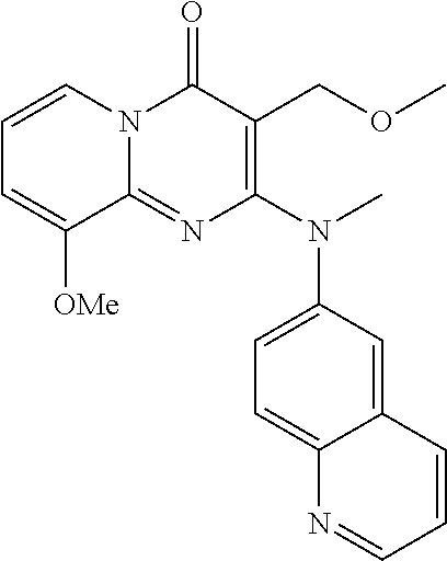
C12=NC(N(C3=CC=C4C(=C3)C=CC=N4)C)=C(COC)C(=O)N1C=CC=C2[OMe]
